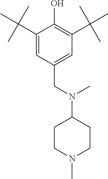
C1(C(C)(C)C)=CC(CN(C2CCN(C)CC2)C)=CC(C(C)(C)C)=C1O
